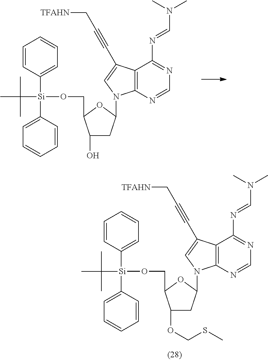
C12=C(N=CN=C1N=CN(C)C)N(C1CC(O)C(CO[Si](C3=CC=CC=C3)(C3=CC=CC=C3)C(C)(C)C)O1)C=C2C#CC[TFAHN].C12=C(N=CN=C1N=CN(C)C)N(C1CC(OCSC)C(CO[Si](C3=CC=CC=C3)(C3=CC=CC=C3)C(C)(C)C)O1)C=C2C#CC[TFAHN]
